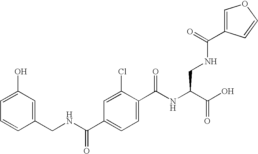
C1(O)=CC=CC(CNC(C2=CC=C(C(NC(C(O)=O)CNC(=O)C3=COC=C3)=O)C(Cl)=C2)=O)=C1
